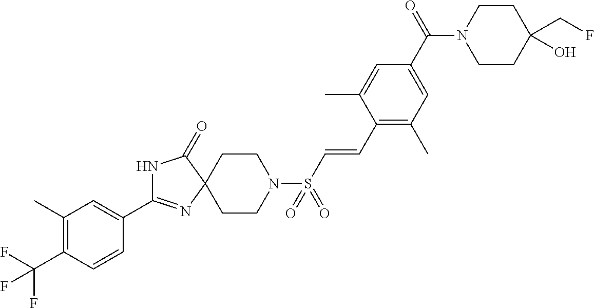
N1C(C2=CC(C)=C(C(F)(F)F)C=C2)=NC2(C1=O)CCN(S(C=CC1=C(C)C=C(C(N3CCC(CF)(O)CC3)=O)C=C1C)(=O)=O)CC2
